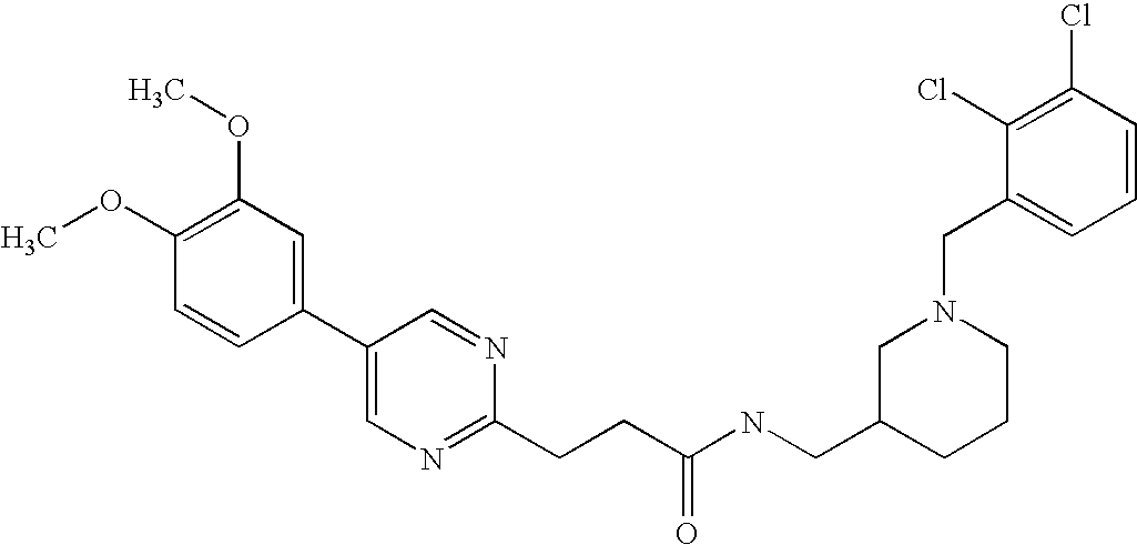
C1(OC)=C(OC)C=C(C2=CN=C(CCC(NCC3CCCN(CC4=CC=CC(Cl)=C4Cl)C3)=O)N=C2)C=C1
